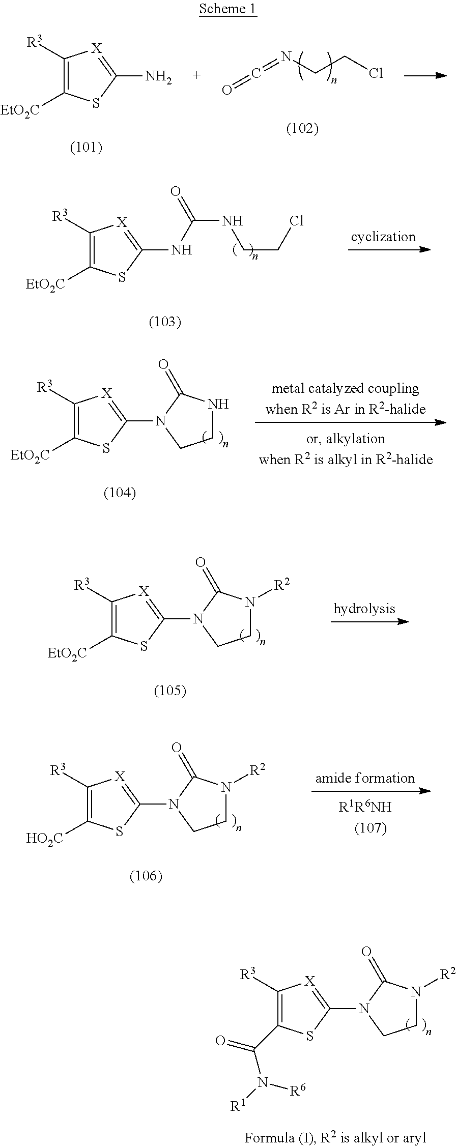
C1([R3])=C(C(N([R6])[R1])=O)SC(N2C(=O)N([R2])CC2)=[X]1.C1([R3])=C([EtO2C])SC(N)=[X]1.C(=NCCCl)=O.C1([R3])=C([EtO2C])SC(NC(NCCCl)=O)=[X]1.C1([R3])=C([EtO2C])SC(N2C(=O)NCC2)=[X]1.C1([R3])=C([EtO2C])SC(N2C(=O)N([R2])CC2)=[X]1.C1([R3])=C([HO2C])SC(N2C(=O)N([R2])CC2)=[X]1
